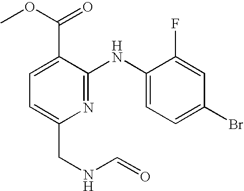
C1=C(C(=O)OC)C(NC2=CC=C(Br)C=C2F)=NC(CNC=O)=C1
